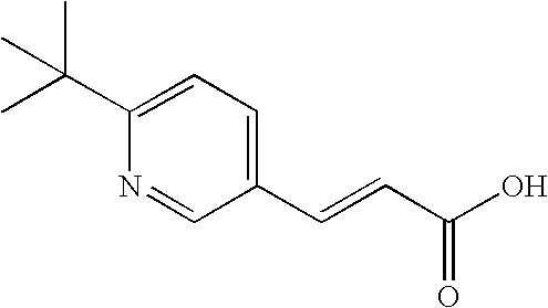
C1=C(C(C)(C)C)N=CC(C=CC(O)=O)=C1
